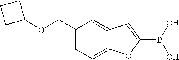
C1(COC2CCC2)=CC=C2C(=C1)C=C(B(O)O)O2
